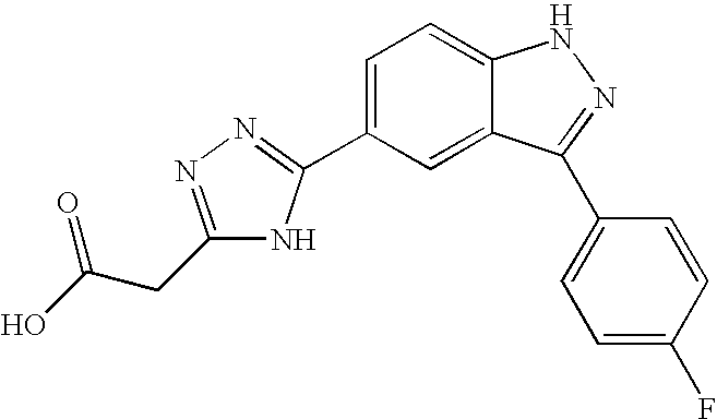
C1(C2=NN=C(CC(O)=O)N2)=CC=C2C(=C1)C(C1=CC=C(F)C=C1)=NN2
